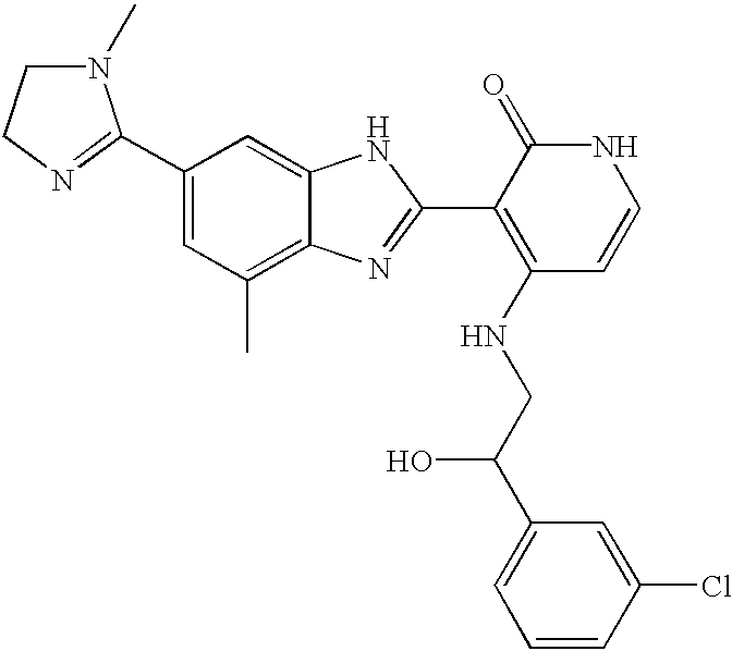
C1(C2=NCCN2C)=CC(C)=C2C(=C1)NC(C1=C(NCC(C3=CC=CC(Cl)=C3)O)C=CNC1=O)=N2
